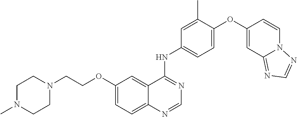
C1=C(OC2=CC3=NC=NN3C=C2)C(C)=CC(NC2=NC=NC3=CC=C(OCCN4CCN(C)CC4)C=C23)=C1
